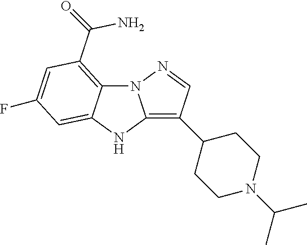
N12C3=C(C(N)=O)C=C(F)C=C3NC1=C(C1CCN(C(C)C)CC1)C=N2
